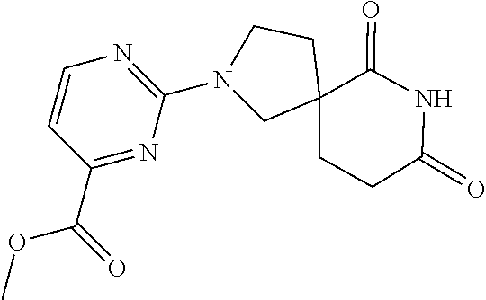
N1(C2=NC=CC(C(=O)OC)=N2)CC2(CCC(=O)NC2=O)CC1
